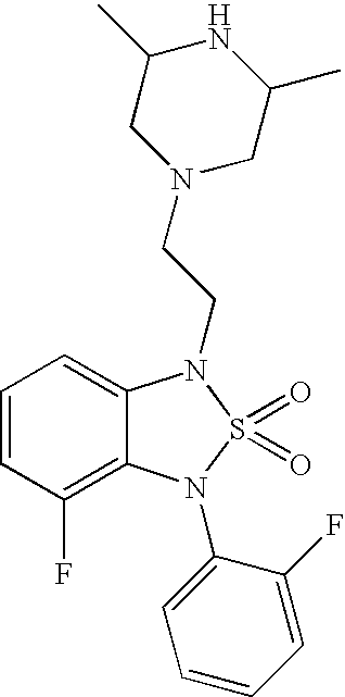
C1=CC(F)=C2C(=C1)N(CCN1CC(C)NC(C)C1)S(=O)(=O)N2C1=CC=CC=C1F
